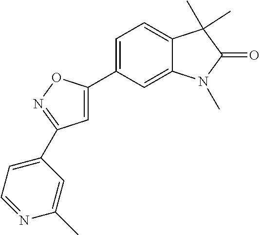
C1=C(C2=CC=C3C(=C2)N(C)C(=O)C3(C)C)ON=C1C1=CC=NC(C)=C1
